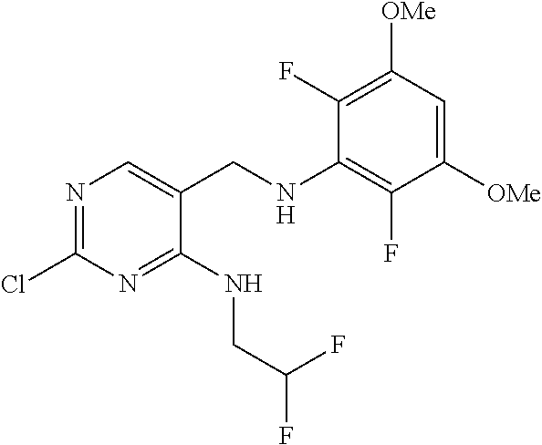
ClC1=NC=C(CNC2=C(F)C([OMe])=CC([OMe])=C2F)C(NCC(F)F)=N1
